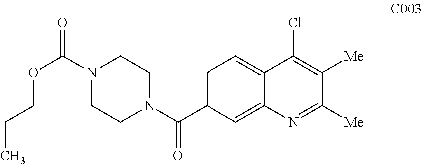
C1=C(C(N2CCN(C(=O)OCCC)CC2)=O)C=C2C(=C1)C(Cl)=C([Me])C([Me])=N2
